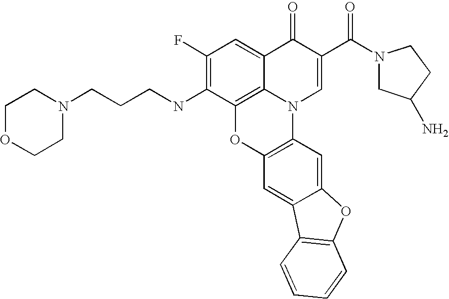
C12=C3C(=CC(F)=C1NCCCN1CCOCC1)C(=O)C(C(=O)N1CC(N)CC1)=CN3C1=C(O2)C=C2C(=C1)OC1=C2C=CC=C1
